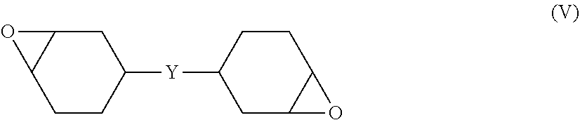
C1CC([Y]C2CC3C(CC2)O3)CC2C1O2
